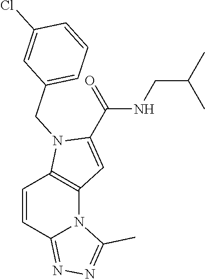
C1=CC2=NN=C(C)N2C2=C1N(CC1=CC=CC(Cl)=C1)C(C(=O)NCC(C)C)=C2
